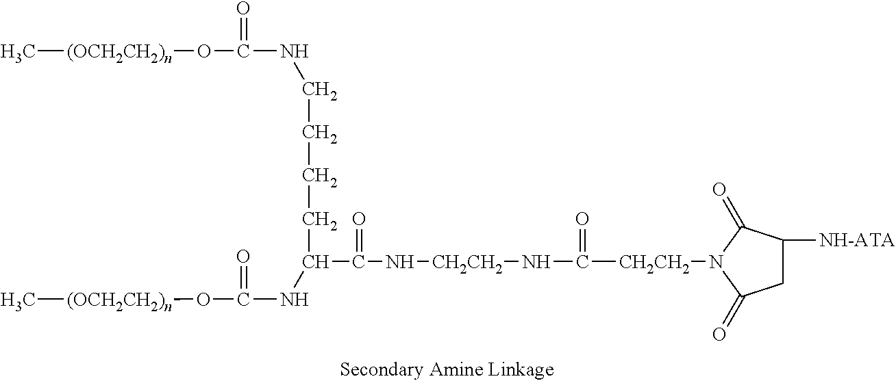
N(CCCCC(C(N[CH2CH2]NC([CH2CH2]N1C(=O)CC([NH-ATA])C1=O)=O)=O)NC(=O)O[(OCH2CH2)n]C)C(=O)O[(OCH2CH2)n]C
